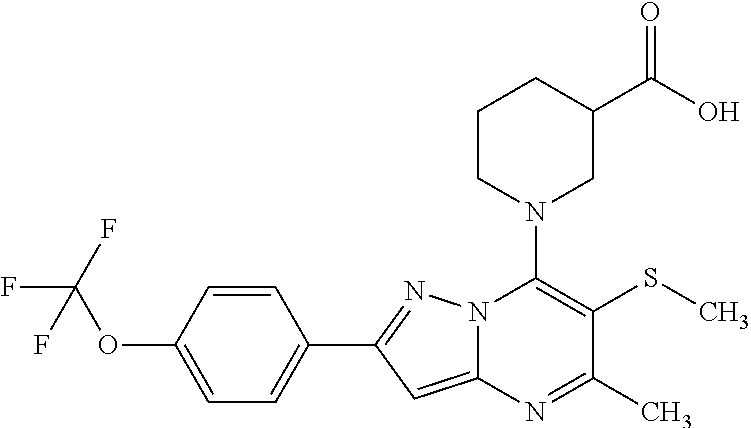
C1=CC(OC(F)(F)F)=CC=C1C1=NN2C(=C1)N=C(C)C(SC)=C2N1CC(C(O)=O)CCC1
